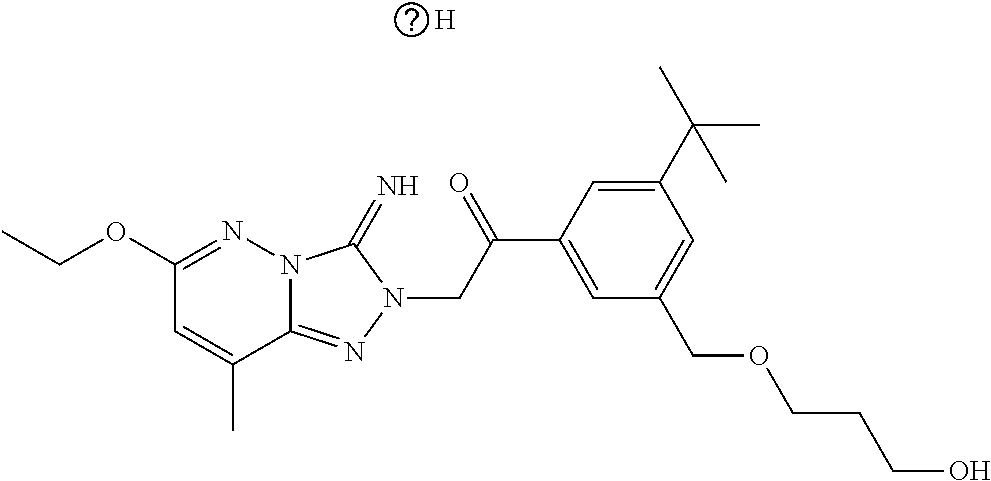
N12C(=NN(CC(C3=CC(COCCCO)=CC(C(C)(C)C)=C3)=O)C1=N)C(C)=CC(OCC)=N2.[H]
